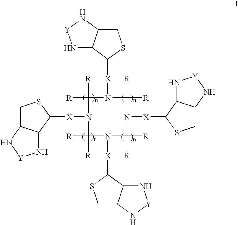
N1C2C(N[Y]1)CSC2[X]N1C([R])([R])N([X]C2SCC3C2N[Y]N3)C([R])([R])N([X]C2SCC3C2N[Y]N3)C([R])([R])N([X]C2SCC3C2N[Y]N3)C1([R])[R]
